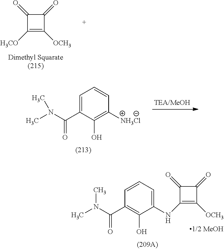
C1(=O)C([H3CO])=C([OCH3])C1=O.C1=CC=C(C(N(C)C)=O)C(O)=C1[NH3Cl].C1=C(NC2=C([OCH3])C(=O)C2=O)C(O)=C(C(N(C)C)=O)C=C1
